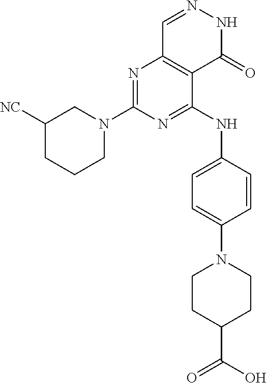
C1N(C2=NC3=C(C(NC4=CC=C(N5CCC(C(O)=O)CC5)C=C4)=N2)C(=O)NN=C3)CC([NC])CC1
